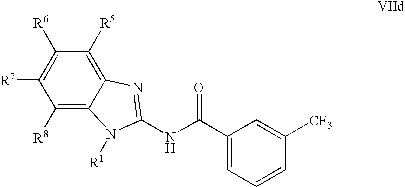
C1([R8])=C2C(=C([R5])C([R6])=C1[R7])N=C(NC(C1=CC=CC([CF3])=C1)=O)N2[R1]
